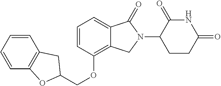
C(OC1=C2C(=CC=C1)C(=O)N(C1C(=O)NC(=O)CC1)C2)C1OC2=C(C=CC=C2)C1
